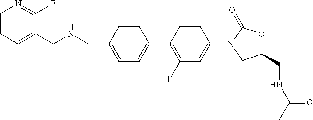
C1=CC(CNCC2=CC=CN=C2F)=CC=C1C1=C(F)C=C(N2CC(CNC(C)=O)OC2=O)C=C1
